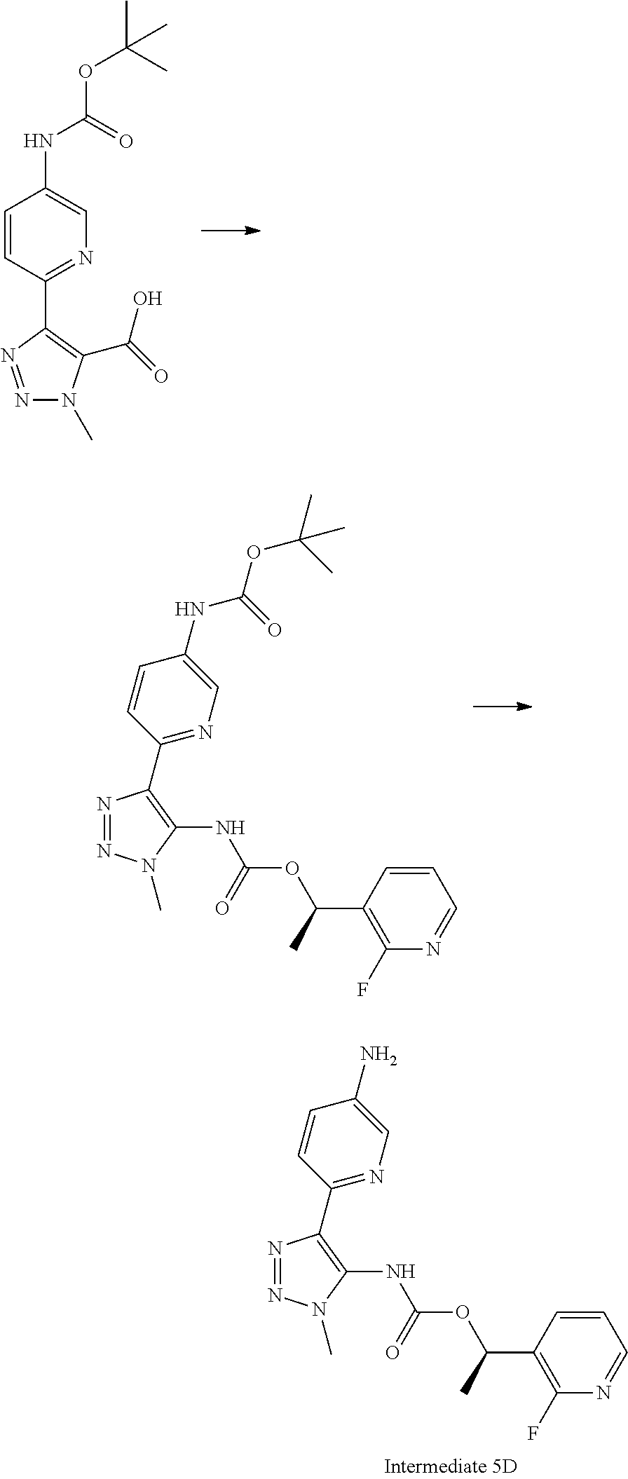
N1=NN(C)C(NC(=O)OC(C)C2=C(F)N=CC=C2)=C1C1=NC=C(NC(=O)OC(C)(C)C)C=C1.C1=CC(C2=C(C(=O)O)N(C)N=N2)=NC=C1NC(OC(C)(C)C)=O.N1=NN(C)C(NC(=O)OC(C)C2=C(F)N=CC=C2)=C1C1=NC=C(N)C=C1
